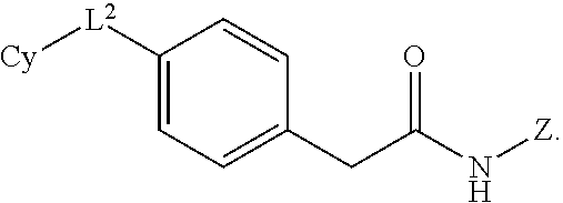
C1([L2][Cy])=CC=C(CC(=O)N[Z])C=C1
